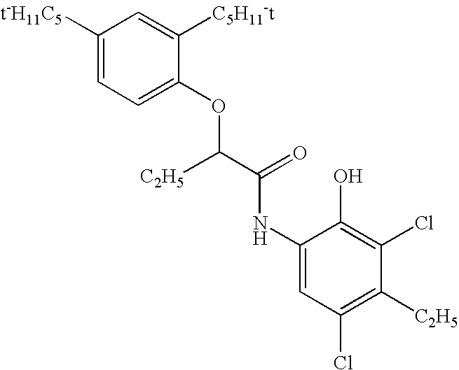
C1=C(OC([C2H5])C(=O)NC2=CC(Cl)=C([C2H5])C(Cl)=C2O)C([C5H11-t])=CC([t-H11C5])=C1
